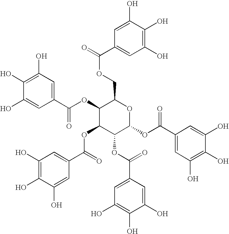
C1(O)=C(O)C=C(C(OC2C(OC(C3=CC(O)=C(O)C(O)=C3)=O)C(OC(C3=CC(O)=C(O)C(O)=C3)=O)C(OC(C3=CC(O)=C(O)C(O)=C3)=O)OC2COC(=O)C2=CC(O)=C(O)C(O)=C2)=O)C=C1O
